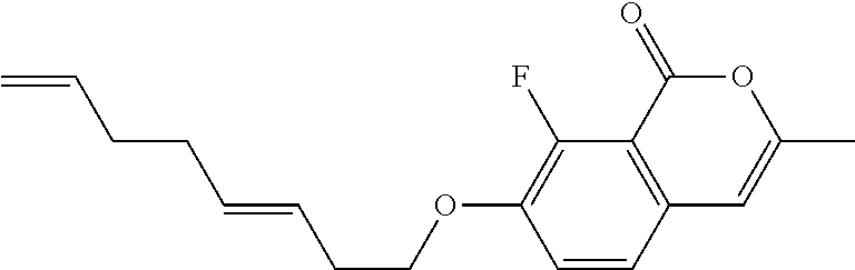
C1=CC2=C(C(F)=C1OCCC=CCCC=C)C(=O)OC(C)=C2
